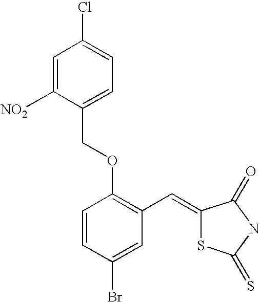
C(OC1=C(C=C2SC(=S)NC2=O)C=C(Br)C=C1)C1=CC=C(Cl)C=C1[NO2]
